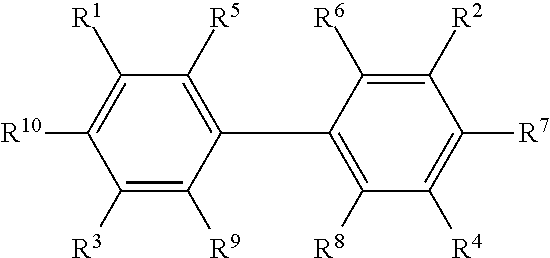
C1([R3])=C([R9])C(C2=C([R8])C([R4])=C([R7])C([R2])=C2[R6])=C([R5])C([R1])=C1[R10]
